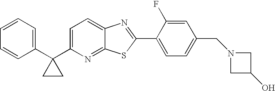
C1=CC=C(C2(C3=CC=C4C(=N3)SC(C3=CC=C(CN5CC(O)C5)C=C3F)=N4)CC2)C=C1
